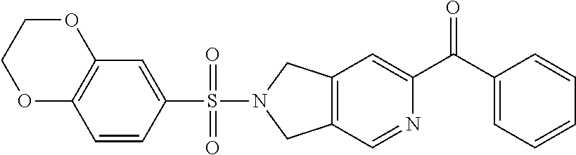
C12=C(C=NC(C(C3=CC=CC=C3)=O)=C1)CN(S(C1=CC3=C(C=C1)OCCO3)(=O)=O)C2
